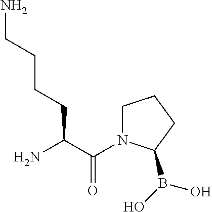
C(C(=O)N1CCCC1B(O)O)(N)CCCCN
